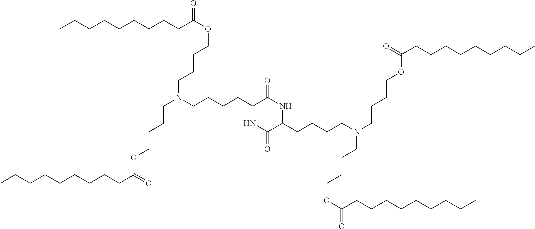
C(CCCCCC(=O)OCCCCN(CCCCOC(CCCCCCCCC)=O)CCCCC1NC(=O)C(CCCCN(CCCCOC(CCCCCCCCC)=O)CCCCOC(CCCCCCCCC)=O)NC1=O)CCC
